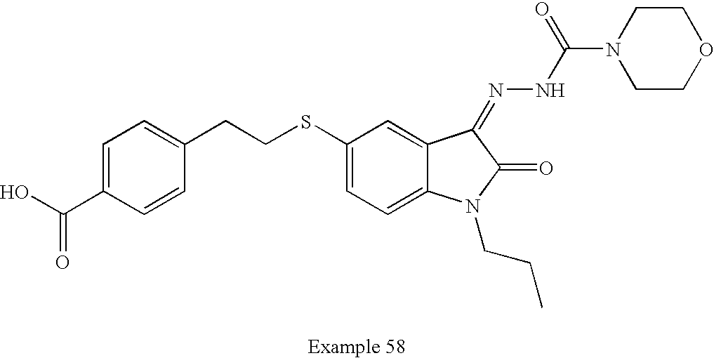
C1=C(C(O)=O)C=CC(CCSC2=CC=C3C(=C2)C(=NNC(N2CCOCC2)=O)C(=O)N3CCC)=C1
